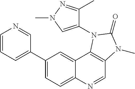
C1=CC=C(C2=CC=C3C(=C2)C2=C(C=N3)N(C)C(=O)N2C2=CN(C)N=C2C)C=N1
